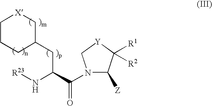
C1CCC(CC(N[R23])C(=O)N2C([Z])C([R1])([R2])[Y]C2)C[X]1
